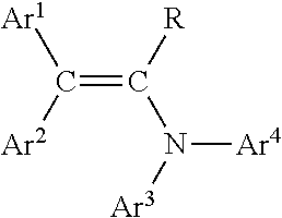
C([Ar2])([Ar1])=C(N([Ar3])[Ar4])[R]
